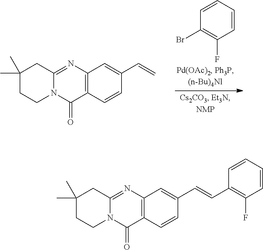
C12=NC3=C(C(=O)N1CCC(C)(C)C2)C=CC(C=CC1=C(F)C=CC=C1)=C3.C12=NC3=C(C(=O)N1CCC(C)(C)C2)C=CC(C=C)=C3.C1=CC=CC(Br)=C1F
